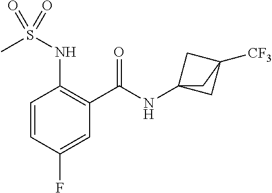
C1=CC(F)=CC(C(=O)NC23CC([CF3])(C2)C3)=C1NS(C)(=O)=O
